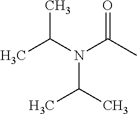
N(C(C)=O)(C(C)C)C(C)C
